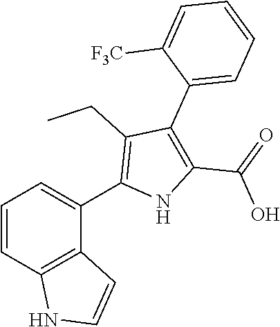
C1=CC2=C(C(C3=C(CC)C(C4=CC=CC=C4[F3C])=C(C(=O)O)N3)=C1)C=CN2
